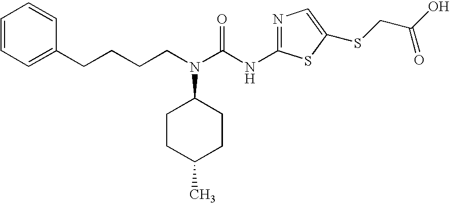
C1=CC=C(CCCCN(C(NC2=NC=C(SCC(O)=O)S2)=O)C2CCC(C)CC2)C=C1
